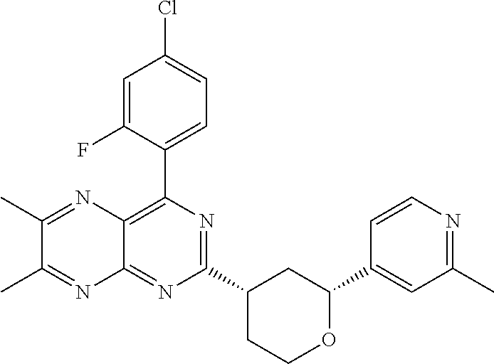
C1(C2=CC(C)=NC=C2)OCCC(C2=NC(C3=CC=C(Cl)C=C3F)=C3C(=N2)N=C(C)C(C)=N3)C1
